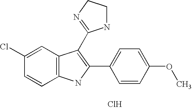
C1=C(Cl)C=CC2=C1C(C1=NCCN1)=C(C1=CC=C(OC)C=C1)N2.Cl
